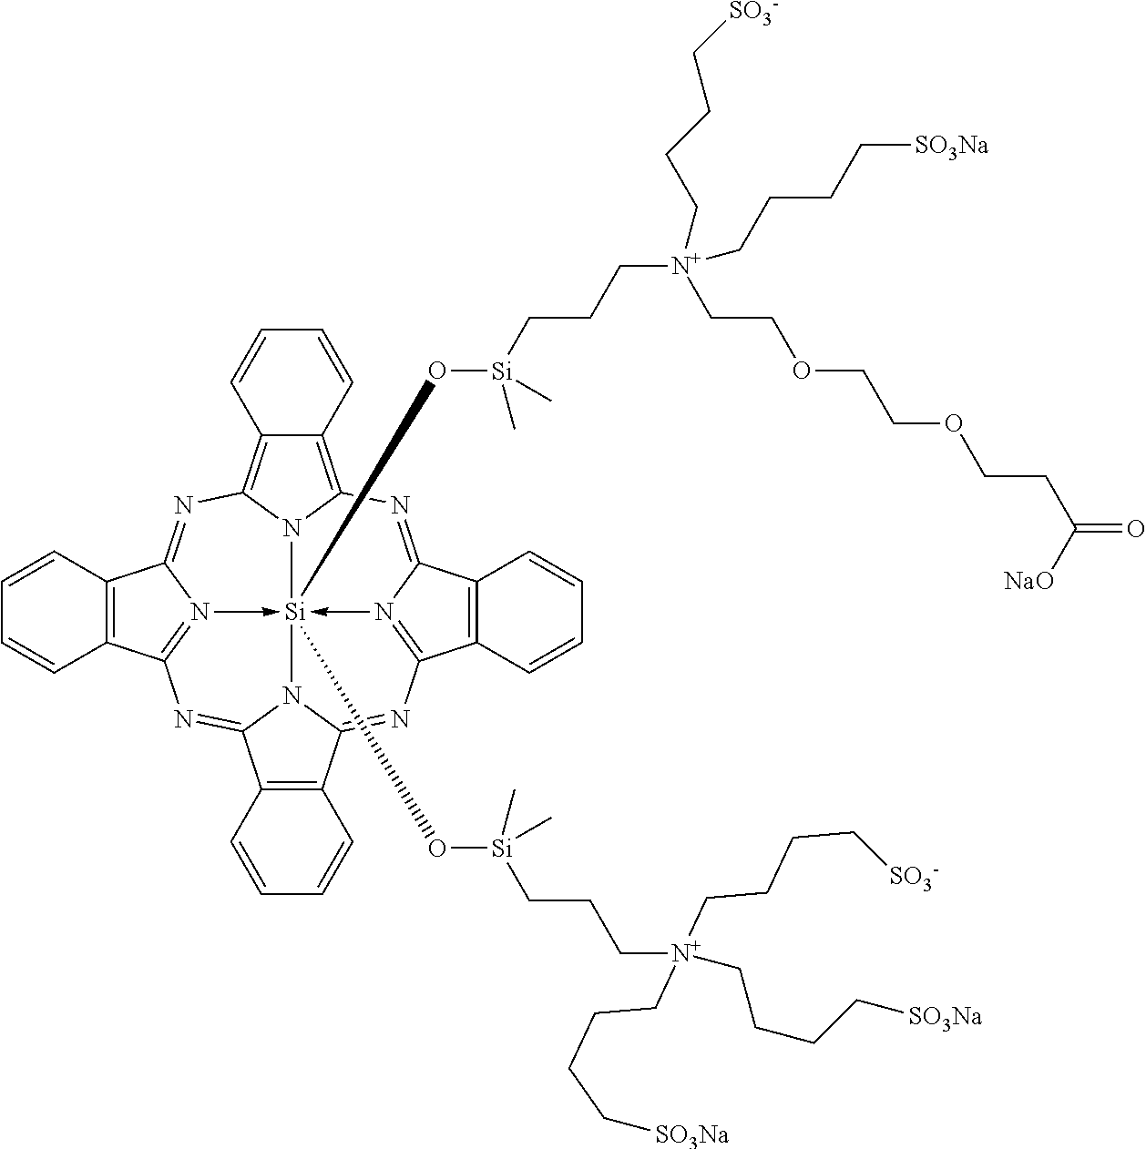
C1=CC2=C(C=C1)C1=NC3=C4C(=C5N3[Si]36(O[Si](CCC[N+](CCCC[SO3Na])(CCCC[SO3Na])CCCC[SO3-])(C)C)(O[Si](CCC[N+](CCCC[SO3Na])(CCOCCOCCC(=O)[NaO])CCCC[SO3-])(C)C)-N1=C2N=C1C2=C(C(=NC7=N->3C(=N5)C3=C7C=CC=C3)N16)C=CC=C2)C=CC=C4
